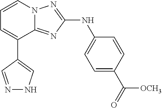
C1(NC2=NN3C(=N2)C(C2=CNN=C2)=CC=C3)=CC=C(C([OCH3])=O)C=C1
